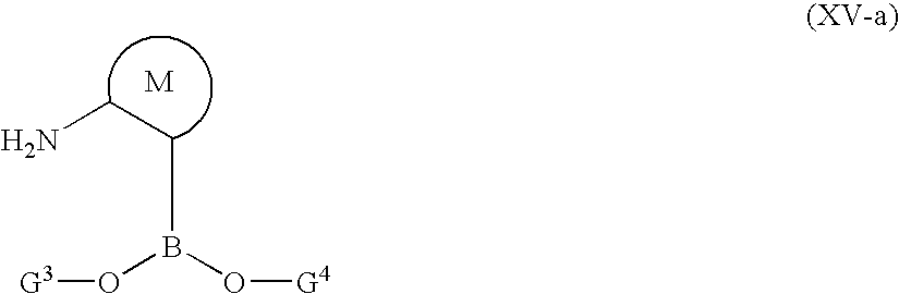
NCCB(O[G3])O[G4]
